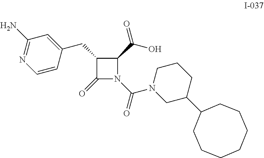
C1=CC(CC2C(=O)N(C(N3CC(C4CCCCCCC4)CCC3)=O)C2C(O)=O)=CC(N)=N1
